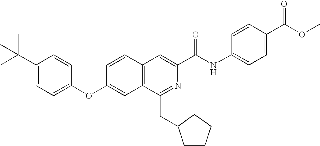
C1=CC(OC2=CC=C(C(C)(C)C)C=C2)=CC2=C1C=C(C(NC1=CC=C(C(=O)OC)C=C1)=O)N=C2CC1CCCC1
